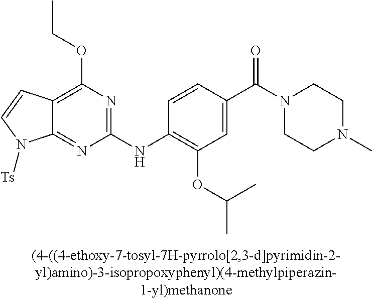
C12=NC(NC3=C(OC(C)C)C=C(C(N4CCN(C)CC4)=O)C=C3)=NC(OCC)=C1C=CN2[Ts]
